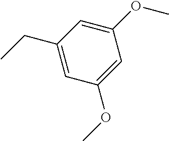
C1=C(CC)C=C(OC)C=C1OC
